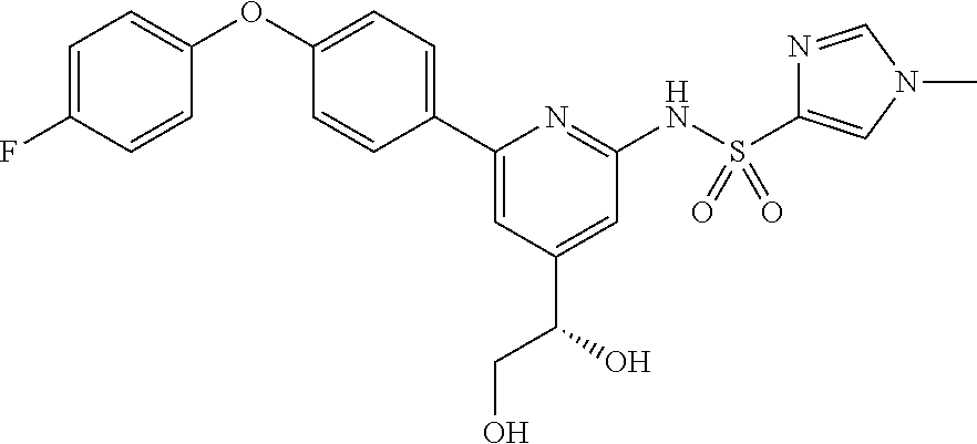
C1=C(F)C=CC(OC2=CC=C(C3=CC(C(CO)O)=CC(NS(=O)(=O)C4=CN(C)C=N4)=N3)C=C2)=C1
